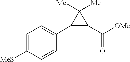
C1=C([MeS])C=CC(C2C(C(=O)[OMe])C2([Me])[Me])=C1
